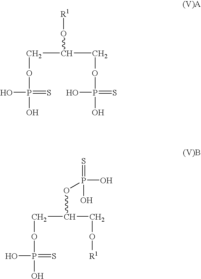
C(C(COP(O)(O)=S)O[R1])OP(O)(O)=S.C(C(CO[R1])OP(O)(=S)O)OP(=S)(O)O
